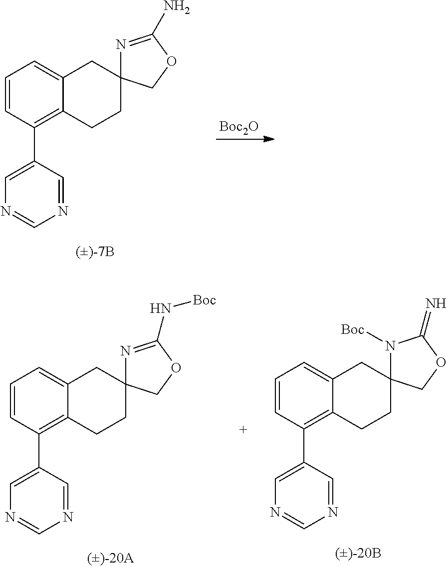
[Boc2O].C12=C(C3=CN=CN=C3)C=CC=C1CC1(CC2)N=C(N)OC1.C12=C(C3=CN=CN=C3)C=CC=C1CC1(CC2)N=C(N[Boc])OC1.C12=C(C3=CN=CN=C3)C=CC=C1CC1(CC2)N([Boc])C(=N)OC1
